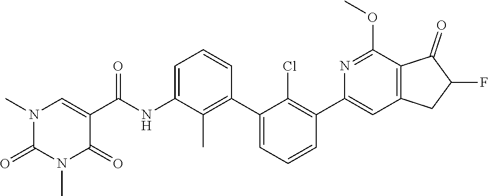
N1(C)C(=O)N(C)C=C(C(=O)NC2=CC=CC(C3=CC=CC(C4=CC5=C(C(=O)C(F)C5)C(OC)=N4)=C3Cl)=C2C)C1=O
